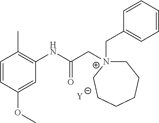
[Y].C1=CC(OC)=CC(NC(C[N+]2(CC3=CC=CC=C3)CCCCCC2)=O)=C1C
